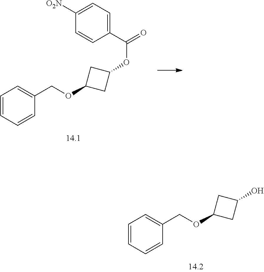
C1=CC=CC(COC2CC(OC(=O)C3=CC=C([O2N])C=C3)C2)=C1.C1=CC=CC(COC2CC(O)C2)=C1
